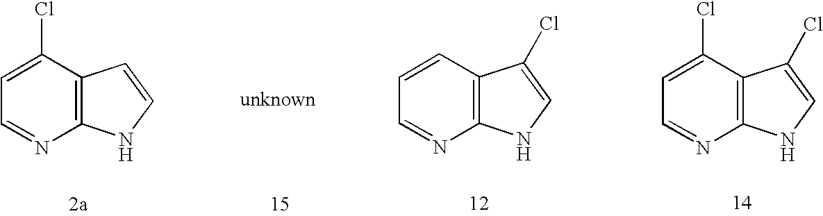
C1(Cl)=CC=NC2=C1C=CN2.C1=CC=NC2=C1C(Cl)=CN2.C1(Cl)=CC=NC2=C1C(Cl)=CN2
